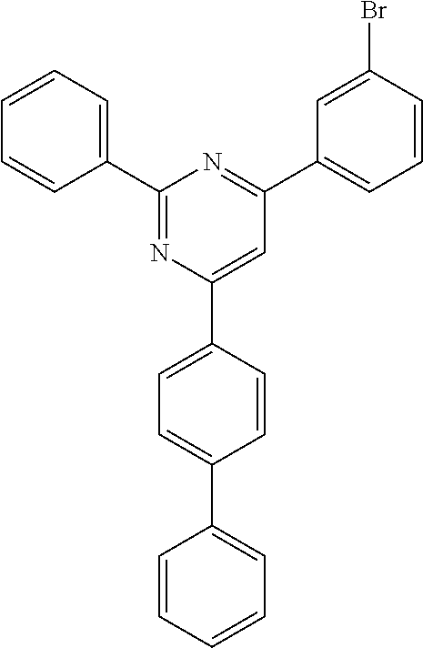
C1(C2=CC=CC=C2)=NC(C2=CC=C(C3=CC=CC=C3)C=C2)=CC(C2=CC=CC(Br)=C2)=N1
